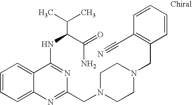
C1=CC=C2C(=C1)C(NC(C(N)=O)C(C)C)=NC(CN1CCN(CC3=C(C#N)C=CC=C3)CC1)=N2
